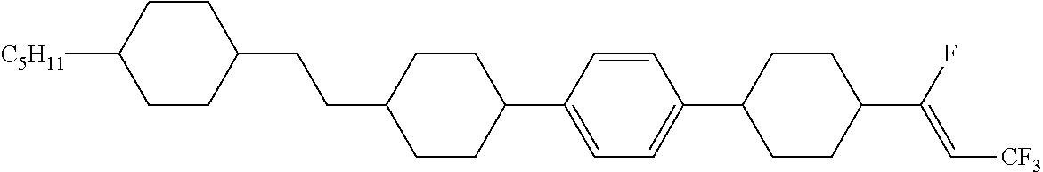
[C5H11]C1CCC(CCC2CCC(C3=CC=C(C4CCC(C(F)=C[CF3])CC4)C=C3)CC2)CC1
